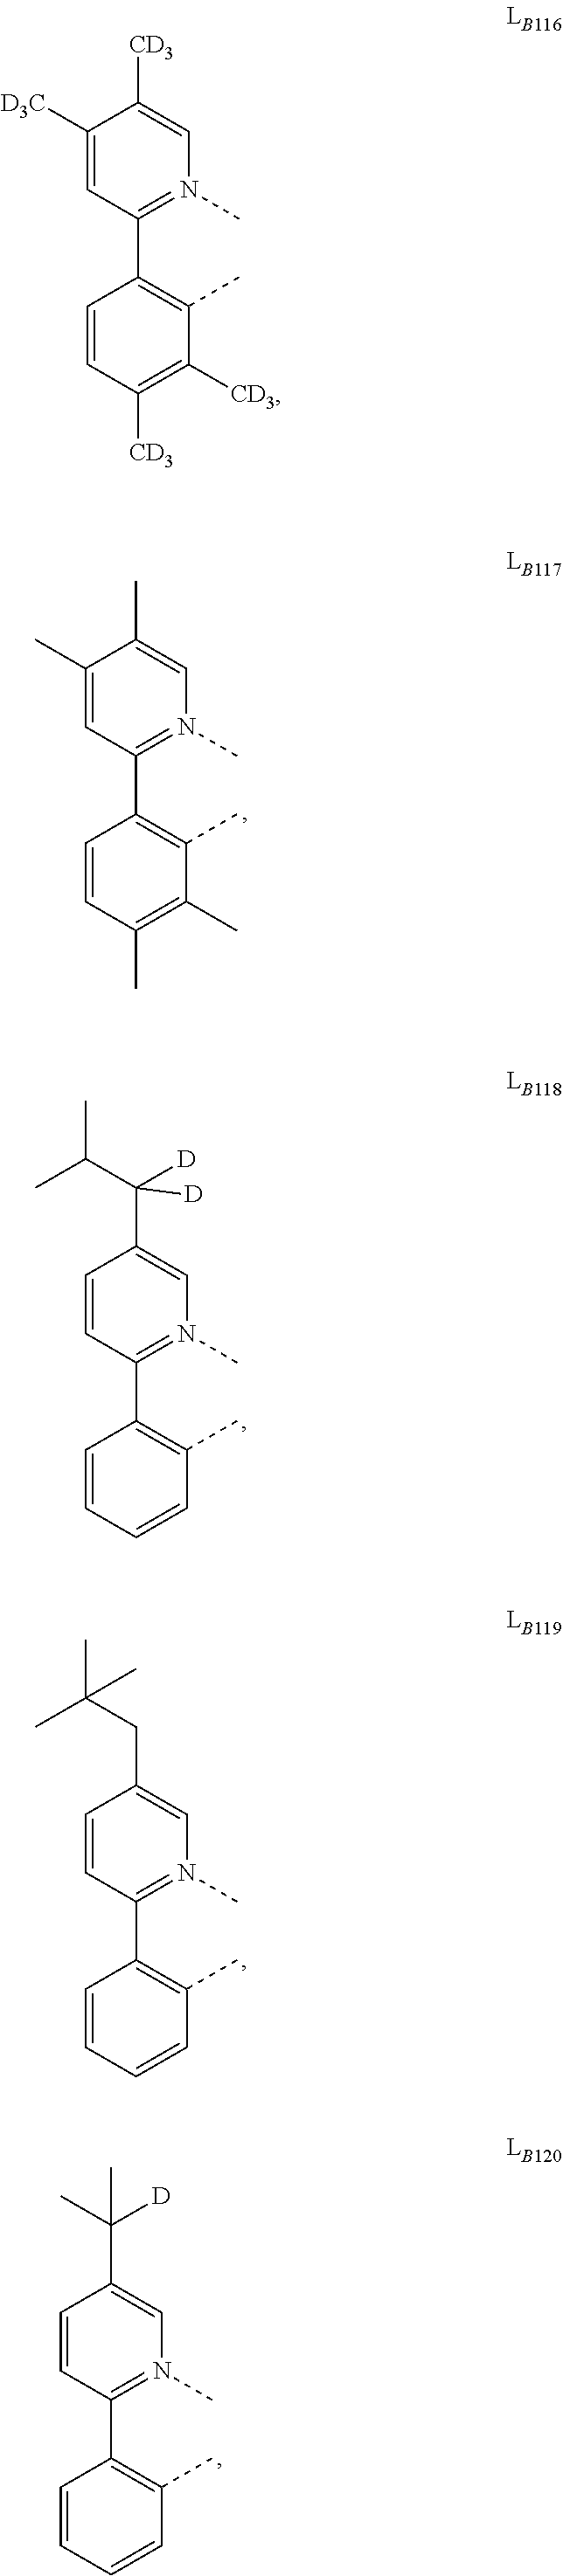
C1([D3C])=CC(C2=C(C)C([CD3])=C([CD3])C=C2)=N(C)C=C1[CD3].C1=CC(C2=C(C)C=CC=C2)=N(C)C=C1C(C(C)C)([D])[D].C1=CC(C2=C(C)C=CC=C2)=N(C)C=C1CC(C)(C)C.C1(C)=CC(C2=C(C)C(C)=C(C)C=C2)=N(C)C=C1C.C1=CC(C2=C(C)C=CC=C2)=N(C)C=C1C([D])(C)C
